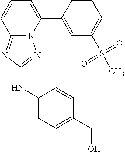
C12=NC(NC3=CC=C(CO)C=C3)=NN1C(C1=CC(S(C)(=O)=O)=CC=C1)=CC=C2
